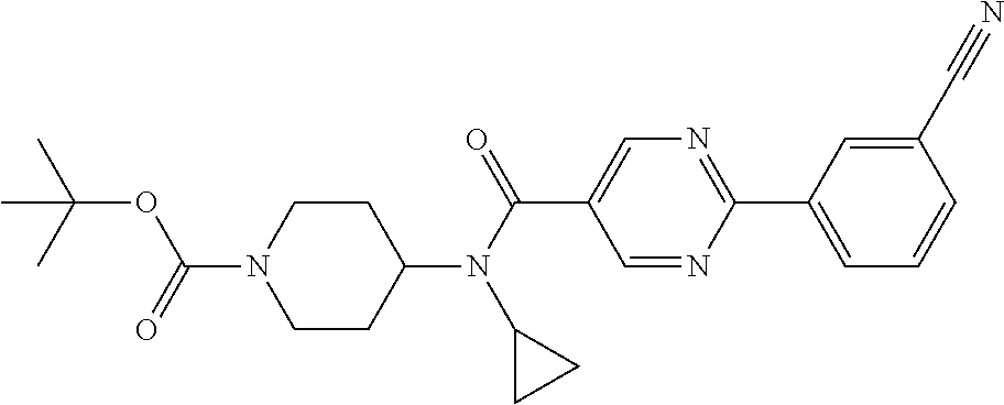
C(N1CCC(N(C(=O)C2=CN=C(C3=CC=CC(C#N)=C3)N=C2)C2CC2)CC1)(=O)OC(C)(C)C
